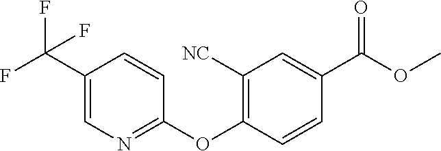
FC(C1=CN=C(OC2=C([NC])C=C(C(OC)=O)C=C2)C=C1)(F)F
